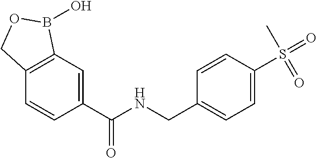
C1=C(C(NCC2=CC=C(S(=O)(=O)C)C=C2)=O)C=CC2=C1B(O)OC2
